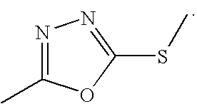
N1=C(C)OC(SC)=N1
